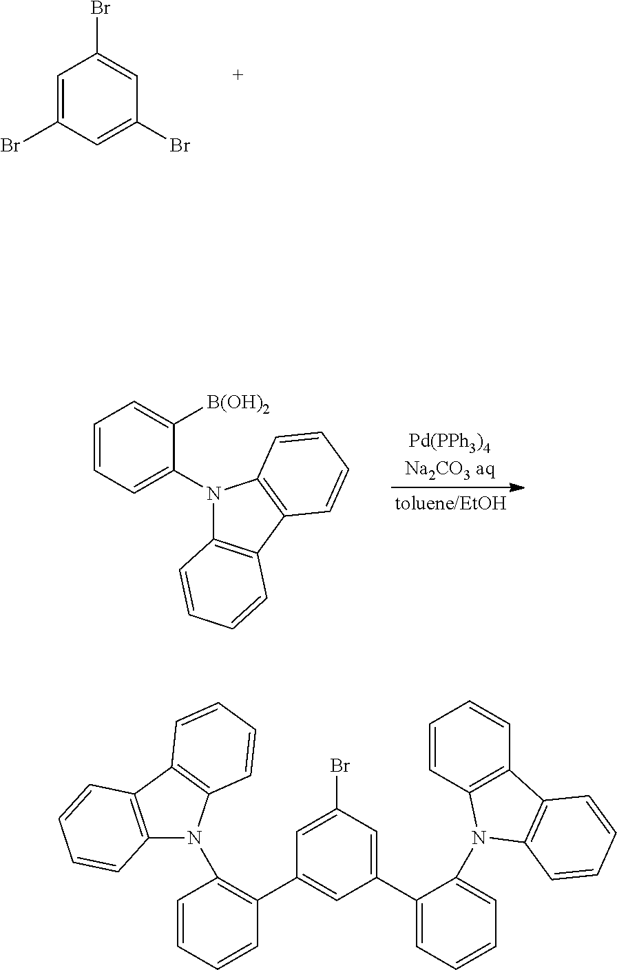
N1(C2=CC=CC=C2[B(OH)2])C2=C(C3=C1C=CC=C3)C=CC=C2.C1(Br)=CC(Br)=CC(Br)=C1.C1(Br)=CC(C2=C(N3C4=C(C5=C3C=CC=C5)C=CC=C4)C=CC=C2)=CC(C2=CC=CC=C2N2C3=C(C=CC=C3)C3=C2C=CC=C3)=C1
